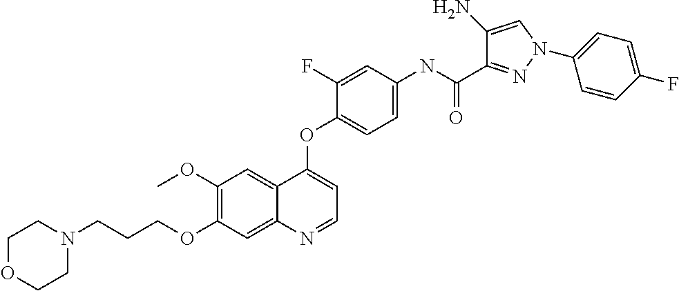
C1(OC)=C(OCCCN2CCOCC2)C=C2C(=C1)C(OC1=CC=C(NC(C3=NN(C4=CC=C(F)C=C4)C=C3N)=O)C=C1F)=CC=N2
